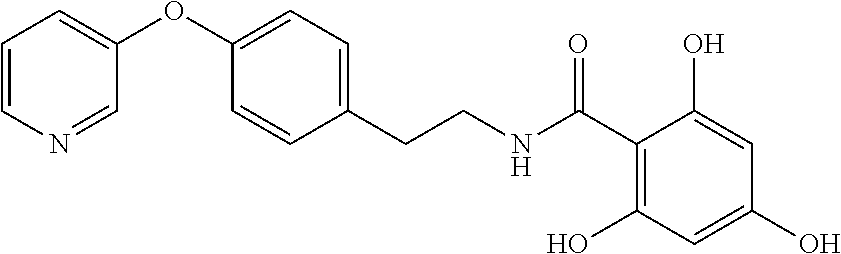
C1(OC2=CC=CN=C2)=CC=C(CCNC(C2=C(O)C=C(O)C=C2O)=O)C=C1
